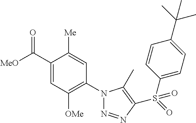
C1(C([MeO])=O)=CC([OMe])=C(N2N=NC(S(=O)(C3=CC=C(C(C)(C)C)C=C3)=O)=C2C)C=C1[Me]
